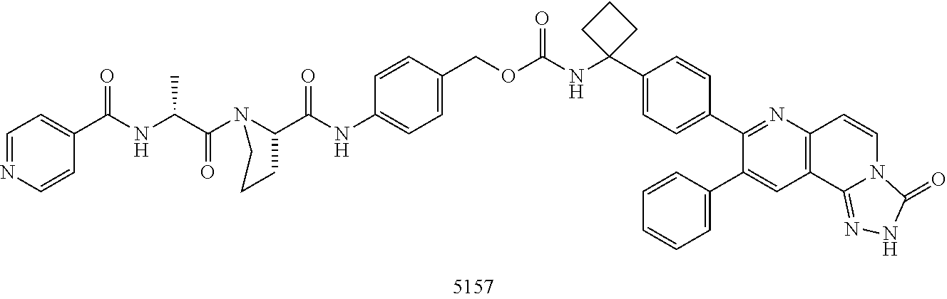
O=C(C1CCCN1C(C(NC(C1=CC=NC=C1)=O)C)=O)NC1=CC=C(COC(NC2(C3=CC=C(C4=NC5=C(C=C4C4=CC=CC=C4)C4=NNC(=O)N4C=C5)C=C3)CCC2)=O)C=C1
